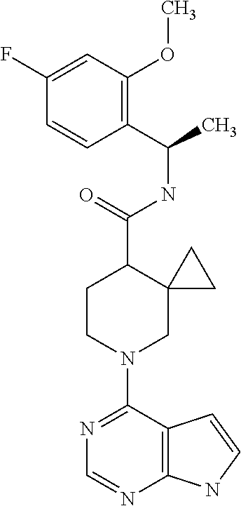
N1=C(N2CC3(C(C(=O)NC(C4=C(OC)C=C(F)C=C4)C)CC2)CC3)C2=C(N=C1)NC=C2
